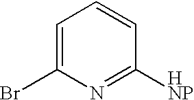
C1=CC=C(Br)N=C1[HNP]
